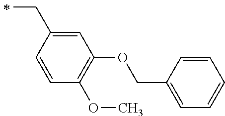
C(C)C1=CC(OCC2=CC=CC=C2)=C(OC)C=C1
